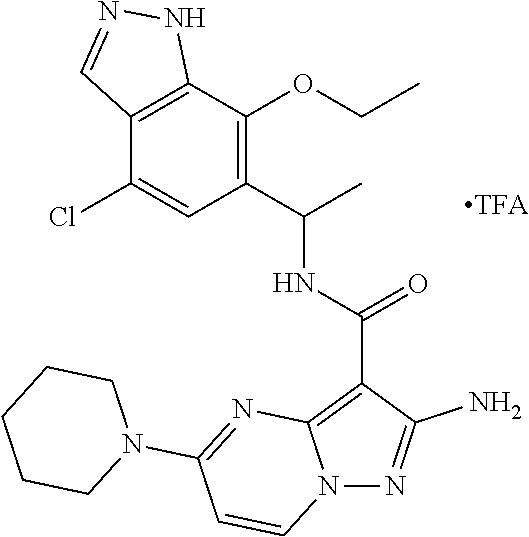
C12=C(C(OCC)=C(C(C)NC(C3=C4N(N=C3N)C=CC(N3CCCCC3)=N4)=O)C=C1Cl)NN=C2
